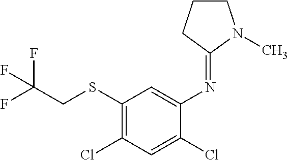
C1(SCC(F)(F)F)=C(Cl)C=C(Cl)C(N=C2N(C)CCC2)=C1
